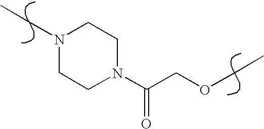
N1(C(COCC)=O)CCN(CC)CC1
